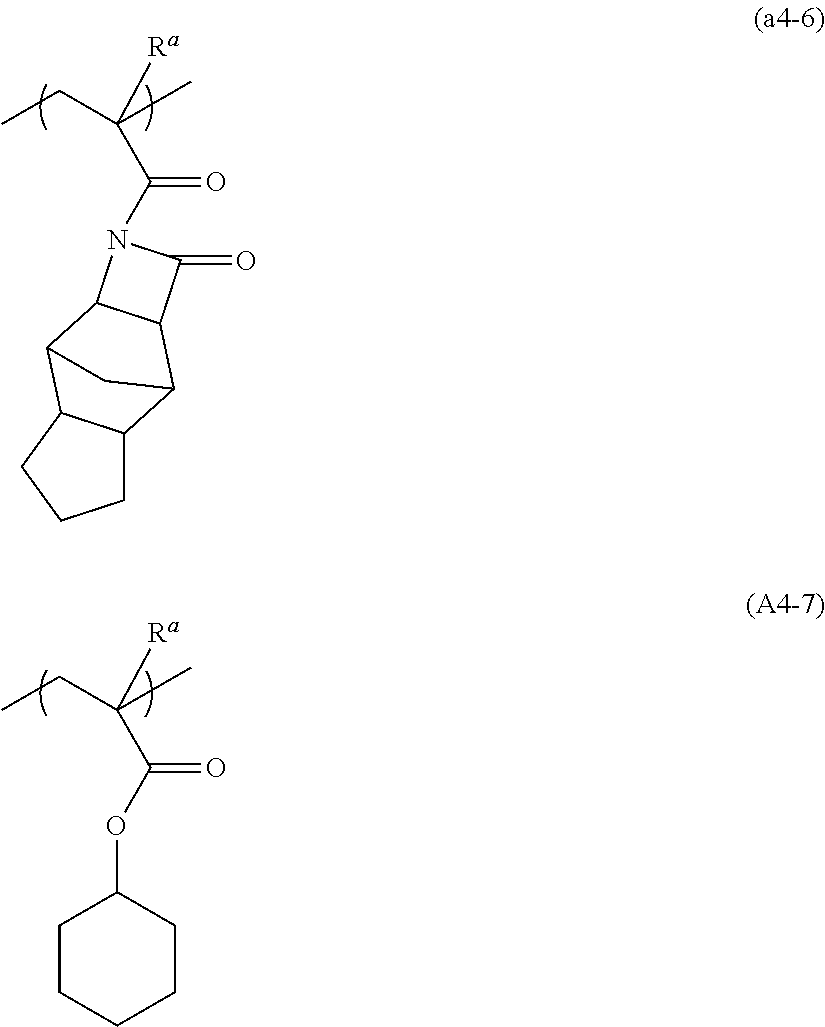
C(C)C(C)([Ra])C(=O)N1C2C(C3C4CCCC4C2C3)C1=O.C(C)C(C)([Ra])C(=O)OC1CCCCC1
